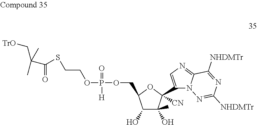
C1(O)C(O)(C)C(C2=CN=C3N2N=C([NHDMTr])N=C3[NHDMTr])([CN])OC1COP(=O)(OCCSC(C(C[TrO])(C)C)=O)[H]
